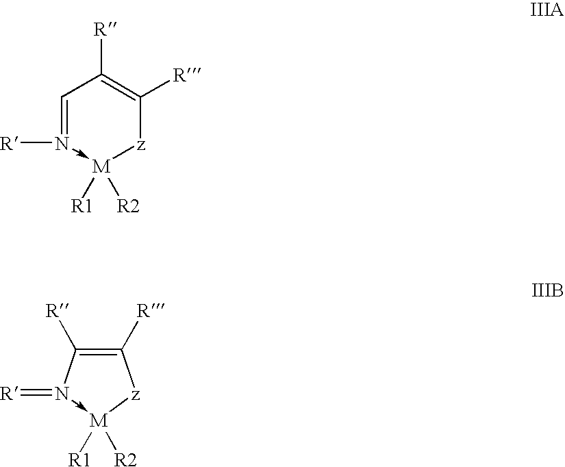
C1=N([R])->[M]([R1])([R2])[z]C([R])=C1[R].C1([R])=C([R])N(=[R])->[M]([R2])([R1])[z]1
